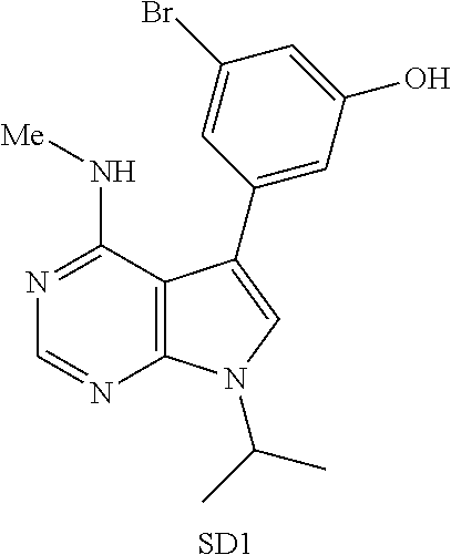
C12=C(C(N[Me])=NC=N1)C(C1=CC(O)=CC(Br)=C1)=CN2C(C)C.[SD1]
